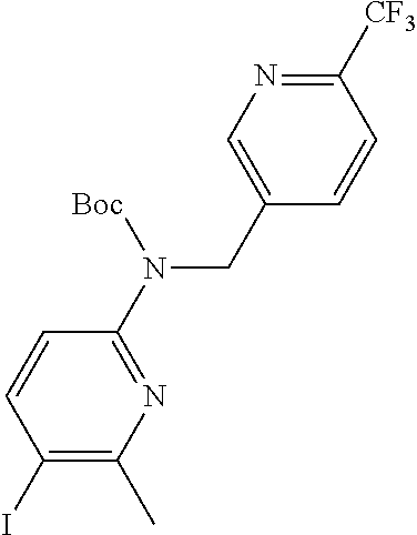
C1(N(CC2=CN=C([CF3])C=C2)[Boc])=NC(C)=C(I)C=C1
